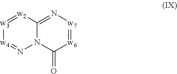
[w3]1=[w2]C2=N[w7]=[w6]C(=O)N2N=[w4]1
